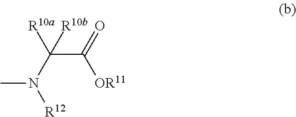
C(C([OR11])=O)([R10a])(N(C)[R12])[R10b]
